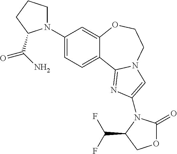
C1(N2CCCC2C(N)=O)=CC=C2C(=C1)OCCN1C2=NC(N2C(=O)OCC2C(F)F)=C1
